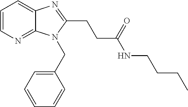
C1=CN=C2C(=C1)N=C(CCC(NCCCC)=O)N2CC1=CC=CC=C1
